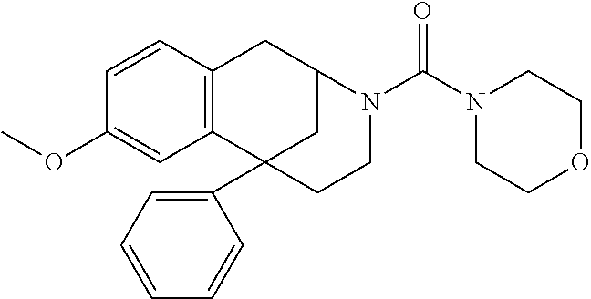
C12=C(C3(C4=CC=CC=C4)CC(C1)N(C(N1CCOCC1)=O)CC3)C=C(OC)C=C2
